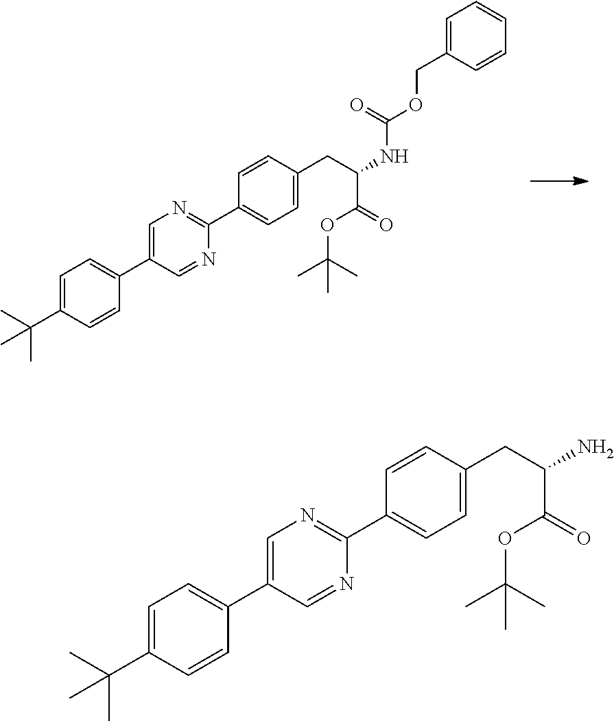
C1=C(C(C)(C)C)C=CC(C2=CN=C(C3=CC=C(CC(C(OC(C)(C)C)=O)NC(OCC4=CC=CC=C4)=O)C=C3)N=C2)=C1.C1=C(C(C)(C)C)C=CC(C2=CN=C(C3=CC=C(CC(C(OC(C)(C)C)=O)N)C=C3)N=C2)=C1
